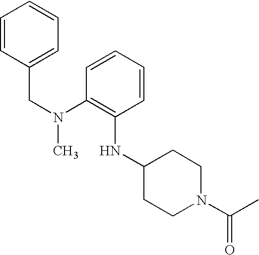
C1(NC2=C(N(CC3=CC=CC=C3)C)C=CC=C2)CCN(C(=O)C)CC1
